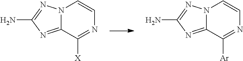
N12C(=NC(N)=N1)C([X])=NC=C2.N12C(=NC(N)=N1)C([Ar])=NC=C2
